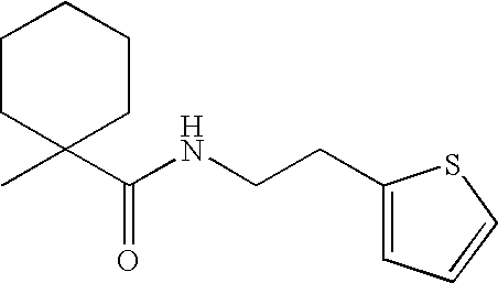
C1(C(=O)NCCC2=CC=CS2)(C)CCCCC1
